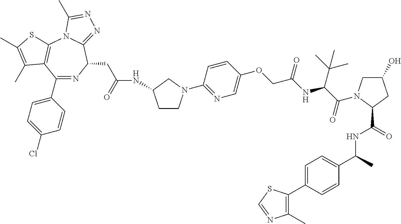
C1(C2=CC=C(Cl)C=C2)=NC(CC(NC2CCN(C3=NC=C(OCC(NC(C(=O)N4CC(O)CC4C(=O)NC(C4=CC=C(C5=C(C)N=CS5)C=C4)C)C(C)(C)C)=O)C=C3)C2)=O)C2=NN=C(C)N2C2=C1C(C)=C(C)S2
